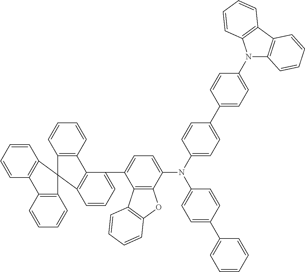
C1=CC=CC2=C1C1(C3=C2C=CC=C3)C2=C(C=CC=C2)C2=C1C=CC=C2C1=CC=C(N(C2=CC=C(C3=CC=C(N4C5=C(C6=C4C=CC=C6)C=CC=C5)C=C3)C=C2)C2=CC=C(C3=CC=CC=C3)C=C2)C2=C1C1=C(O2)C=CC=C1
